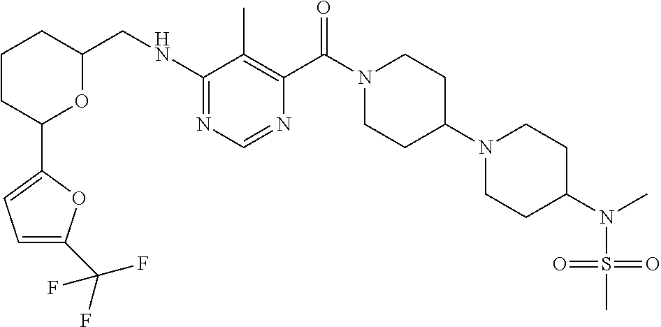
N(C1=NC=NC(C(N2CCC(N3CCC(N(C)S(C)(=O)=O)CC3)CC2)=O)=C1C)CC1CCCC(C2=CC=C(C(F)(F)F)O2)O1
